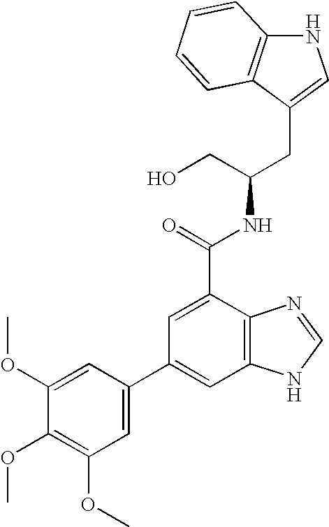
C(C(CO)NC(=O)C1=CC(C2=CC(OC)=C(OC)C(OC)=C2)=CC2=C1N=CN2)C1=CNC2=C1C=CC=C2
